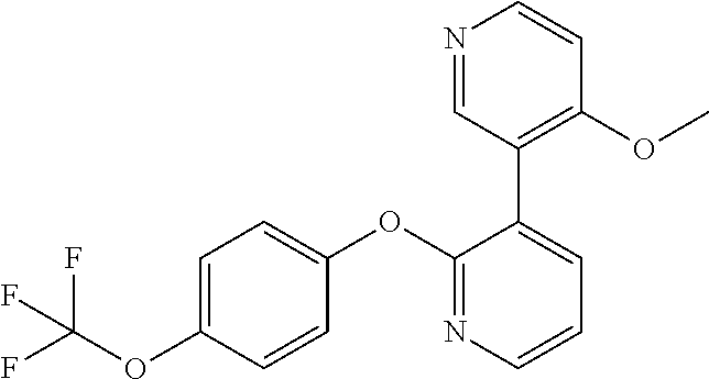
C1=C(OC(F)(F)F)C=CC(OC2=NC=CC=C2C2=C(OC)C=CN=C2)=C1
